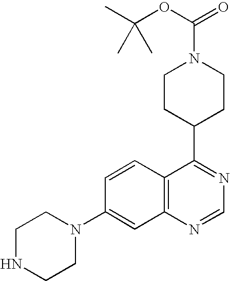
C12=C(N=CN=C1C1CCN(C(OC(C)(C)C)=O)CC1)C=C(N1CCNCC1)C=C2
